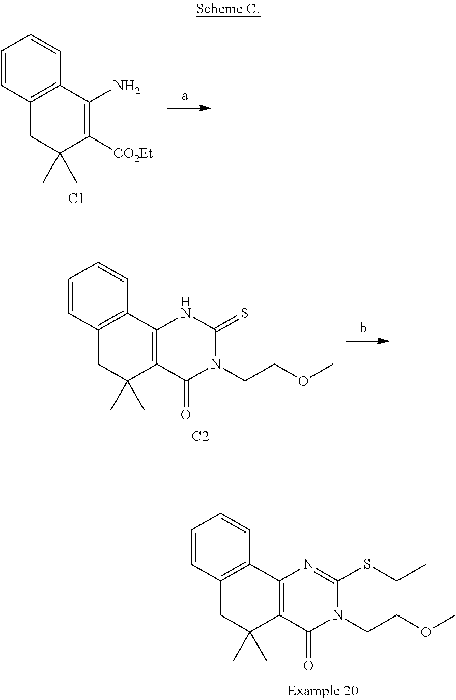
C1=CC2=C(C=C1)C(N)=C([CO2Et])C(C)(C)C2.[C1].C1=CC2=C(C=C1)C1=C(C(C)(C)C2)C(=O)N(CCOC)C(=S)N1.[C2].C1=CC2=C(C=C1)C1=C(C(C)(C)C2)C(=O)N(CCOC)C(SCC)=N1
